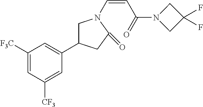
C1([F3C])=CC([CF3])=CC(C2CN(C=CC(=O)N3CC(F)(F)C3)C(=O)C2)=C1
